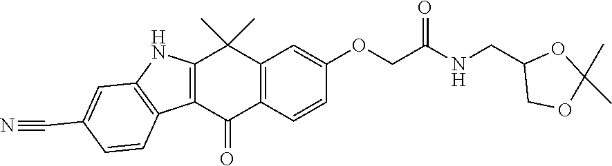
C12=C(C=CC(OCC(NCC3COC(C)(C)O3)=O)=C1)C(=O)C1=C(C2(C)C)NC2=C1C=CC(C#N)=C2
